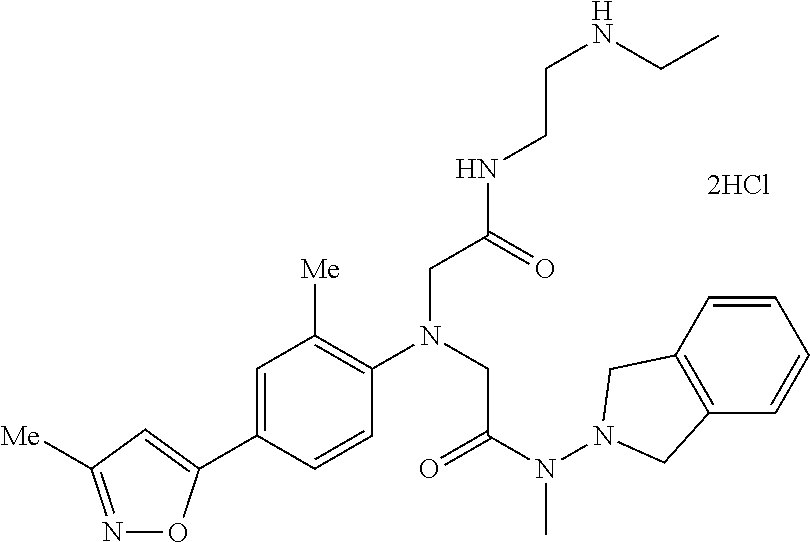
O1N=C([Me])C=C1C1=CC([Me])=C(N(CC(N(N2CC3=C(C2)C=CC=C3)C)=O)CC(NCCNCC)=O)C=C1
